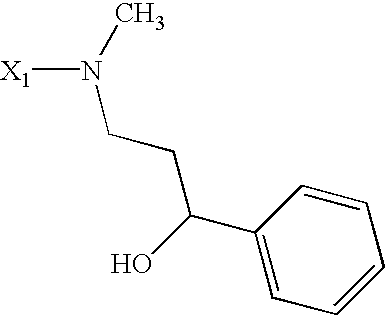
C1=C(C(O)CCN([X1])C)C=CC=C1
